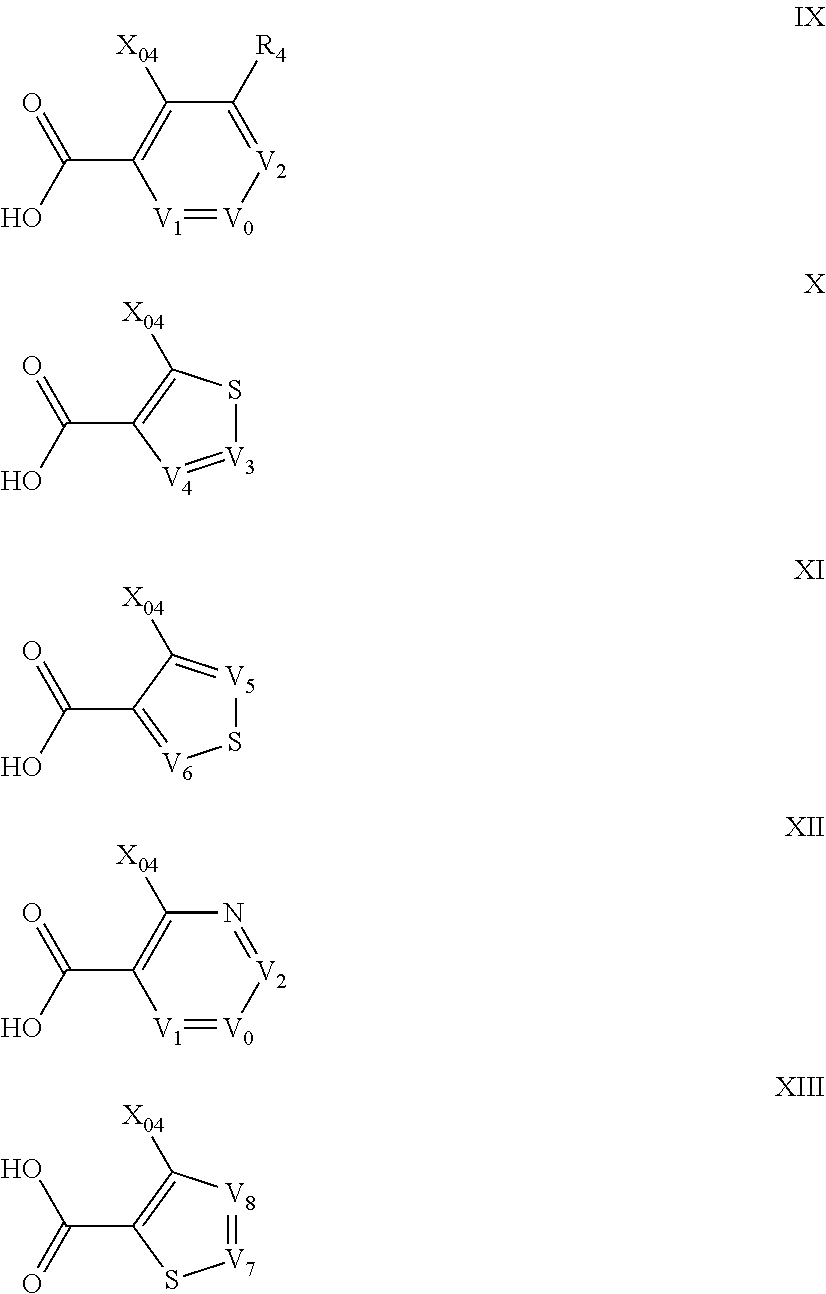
[V1]1=[V0][V2]=C([R4])C([X04])=C1C(O)=O.[V3]1=[V4]C(C(O)=O)=C([X04])S1.S1[V5]=C([X04])C(C(O)=O)=[V6]1.[V1]1=[V0][V2]=NC([X04])=C1C(O)=O.[V7]1=[V8]C([X04])=C(C(=O)O)S1
